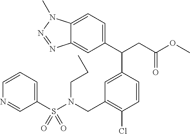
N1=CC(S(N(CC2=C(Cl)C=CC(C(C3=CC=C4C(=C3)N=NN4C)CC(OC)=O)=C2)CCC)(=O)=O)=CC=C1
